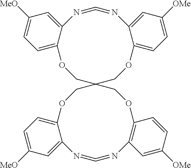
C1OC2=CC=C([MeO])C=C2N=C=NC2=CC([OMe])=CC=C2OCC12COC1=CC=C([MeO])C=C1N=C=NC1=C(OC2)C=CC([OMe])=C1
